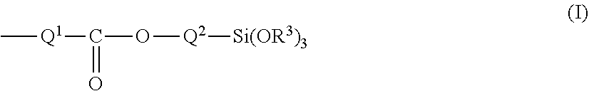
C[Q1]C(O[Q2][Si(OR3)3])=O
